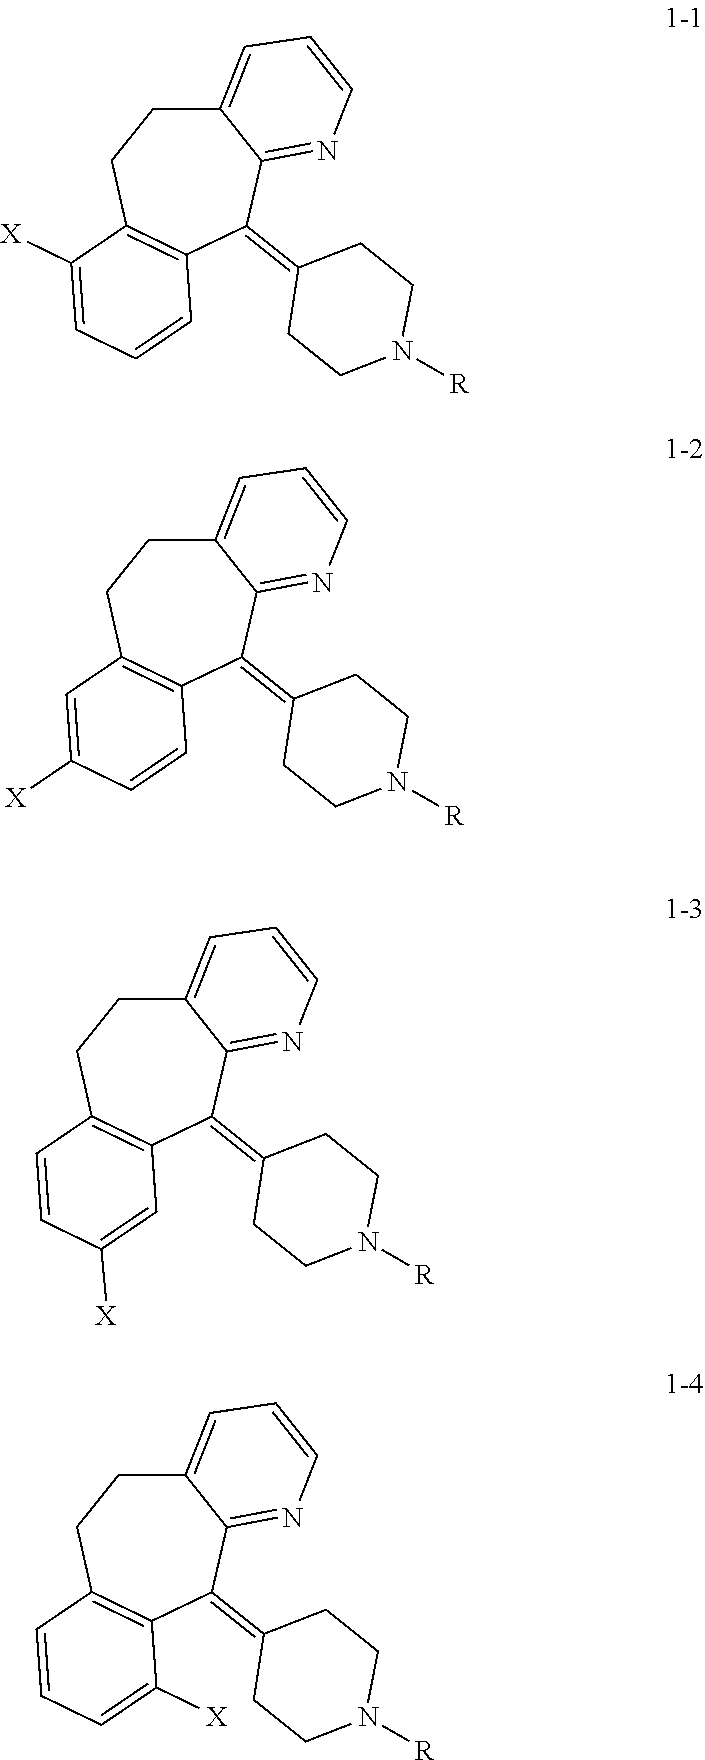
C12=C(CCC3=CC=CN=C3C1=C1CCN([R])CC1)C([X])=CC=C2.C12=C(CCC3=CC=CN=C3C1=C1CCN([R])CC1)C=C([X])C=C2.C12=C(CCC3=CC=CN=C3C1=C1CCN([R])CC1)C=CC([X])=C2.C12=C(CCC3=CC=CN=C3C1=C1CCN([R])CC1)C=CC=C2[X]
